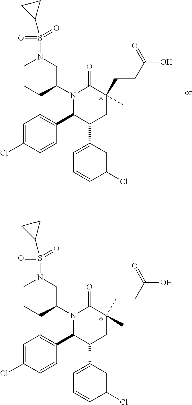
N1(C(CC)CN(S(C2CC2)(=O)=O)C)C(C2=CC=C(Cl)C=C2)C(C2=CC=CC(Cl)=C2)CC(CCC(O)=O)(C)C1=O.N1(C(CC)CN(S(C2CC2)(=O)=O)C)C(C2=CC=C(Cl)C=C2)C(C2=CC=CC(Cl)=C2)CC(CCC(O)=O)(C)C1=O
